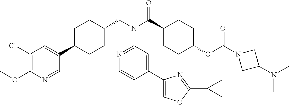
C1(Cl)=C(OC)N=CC(C2CCC(CN(C3=NC=CC(C4=COC(C5CC5)=N4)=C3)C(=O)C3CCC(OC(=O)N4CC(N(C)C)C4)CC3)CC2)=C1
